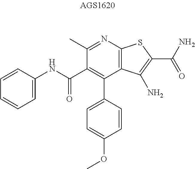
C1=CC(NC(C2=C(C3=CC=C(OC)C=C3)C3=C(N=C2C)SC(C(N)=O)=C3N)=O)=CC=C1
